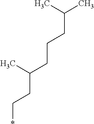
CC(C)CCCC(CC*)C
